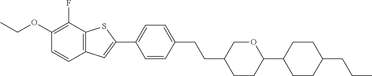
CCOC1=C(F)C2=C(C=C1)C=C(C1=CC=C(CCC3CCC(C4CCC(CCC)CC4)OC3)C=C1)S2
